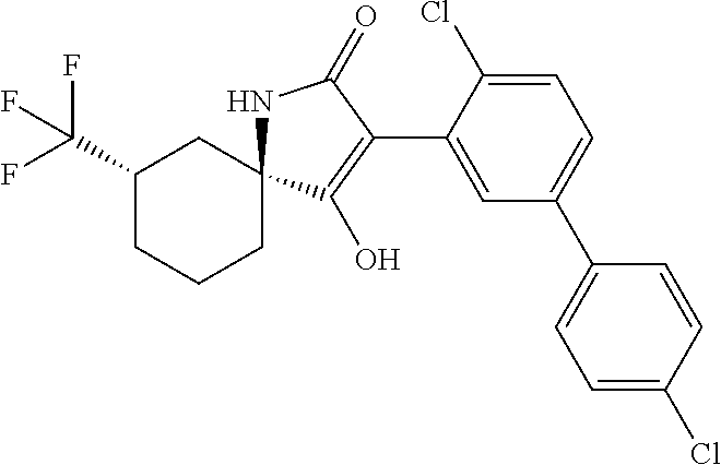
C1(C(F)(F)F)CCCC2(C1)NC(=O)C(C1=CC(C3=CC=C(Cl)C=C3)=CC=C1Cl)=C2O
